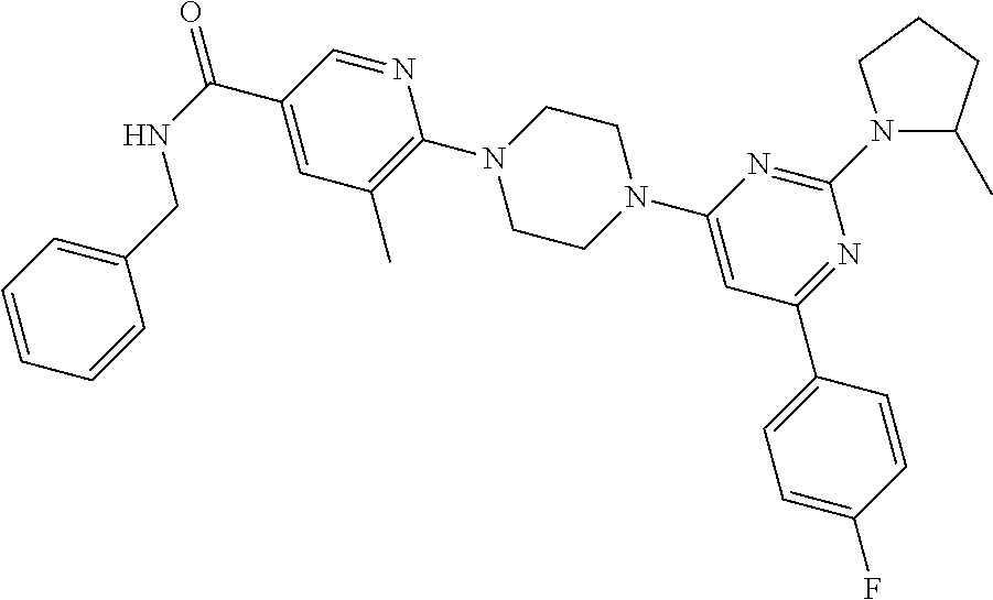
N1=CC(C(NCC2=CC=CC=C2)=O)=CC(C)=C1N1CCN(C2=CC(C3=CC=C(F)C=C3)=NC(N3C(C)CCC3)=N2)CC1
